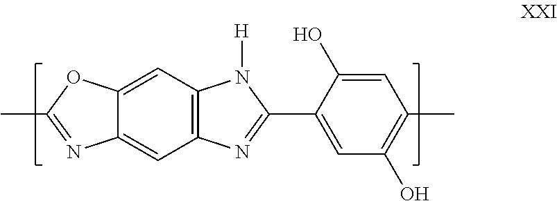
C1=C2C(=CC3=C1N([H])C(C1=CC(O)=C(C)C=C1O)=N3)N=C(C)O2
